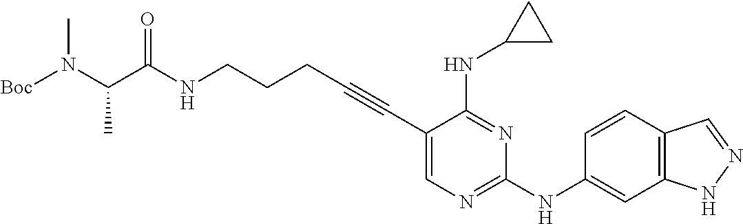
C1(C#CCCCNC(C(N([Boc])C)C)=O)=CN=C(NC2=CC3=C(C=C2)C=NN3)N=C1NC1CC1
